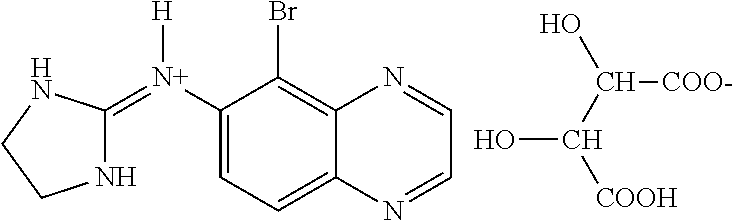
N1C(=[N+](C2=CC=C3C(=C2Br)N=CC=N3)[H])NCC1.OC([COOH])C([COO-])O
